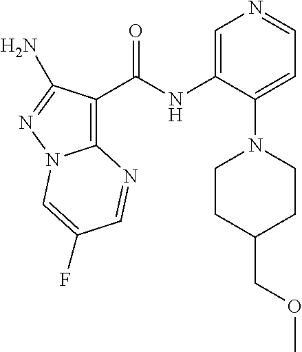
C12=C(C(NC3=CN=CC=C3N3CCC(COC)CC3)=O)C(N)=NN1C=C(F)C=N2
